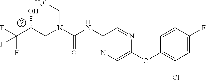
C(O)(CN(CC)C(=O)NC1=NC=C(OC2=C(Cl)C=C(F)C=C2)N=C1)C(F)(F)F
